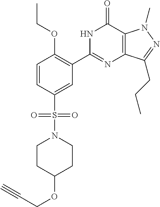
S(C1=CC(C2=NC3=C(C(=O)N2)N(C)N=C3CCC)=C(OCC)C=C1)(N1CCC(OCC#C)CC1)(=O)=O
